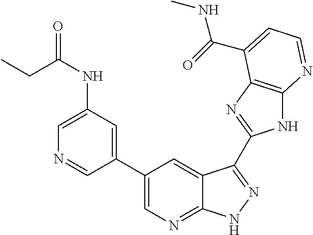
C1(C2=CN=C3C(=C2)C(C2=NC4=C(N2)N=CC=C4C(=O)NC)=NN3)=CC(NC(CC)=O)=CN=C1
